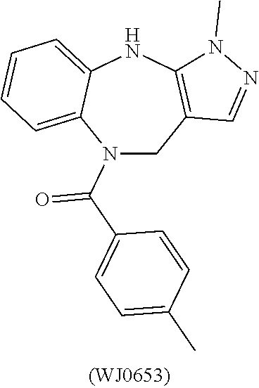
N1(C(C2=CC=C(C)C=C2)=O)CC2=C(NC3=CC=CC=C13)N(C)N=C2
